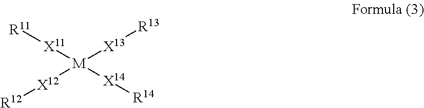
[X11]([M]([X14][R14])([X13][R13])[X12][R12])[R11]
